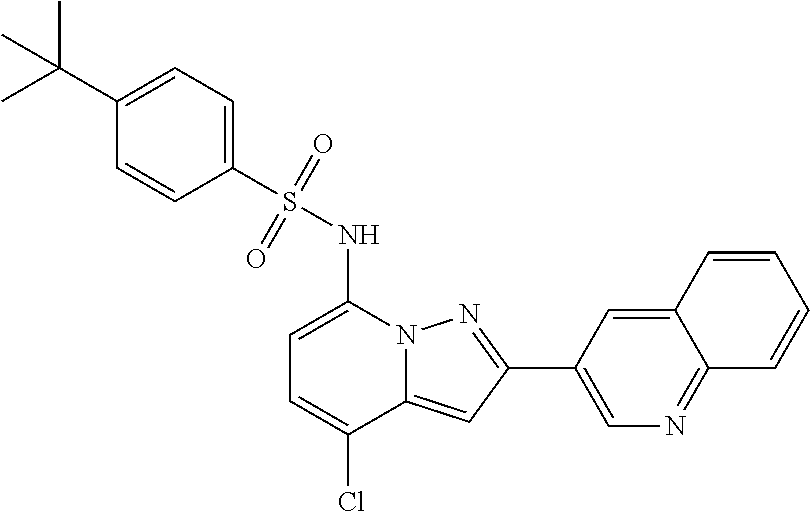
C1=C(NS(C2=CC=C(C(C)(C)C)C=C2)(=O)=O)N2C(=CC(C3=CN=C4C(=C3)C=CC=C4)=N2)C(Cl)=C1
